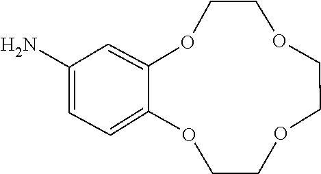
C1COC2=CC=C(N)C=C2OCCOCCO1
